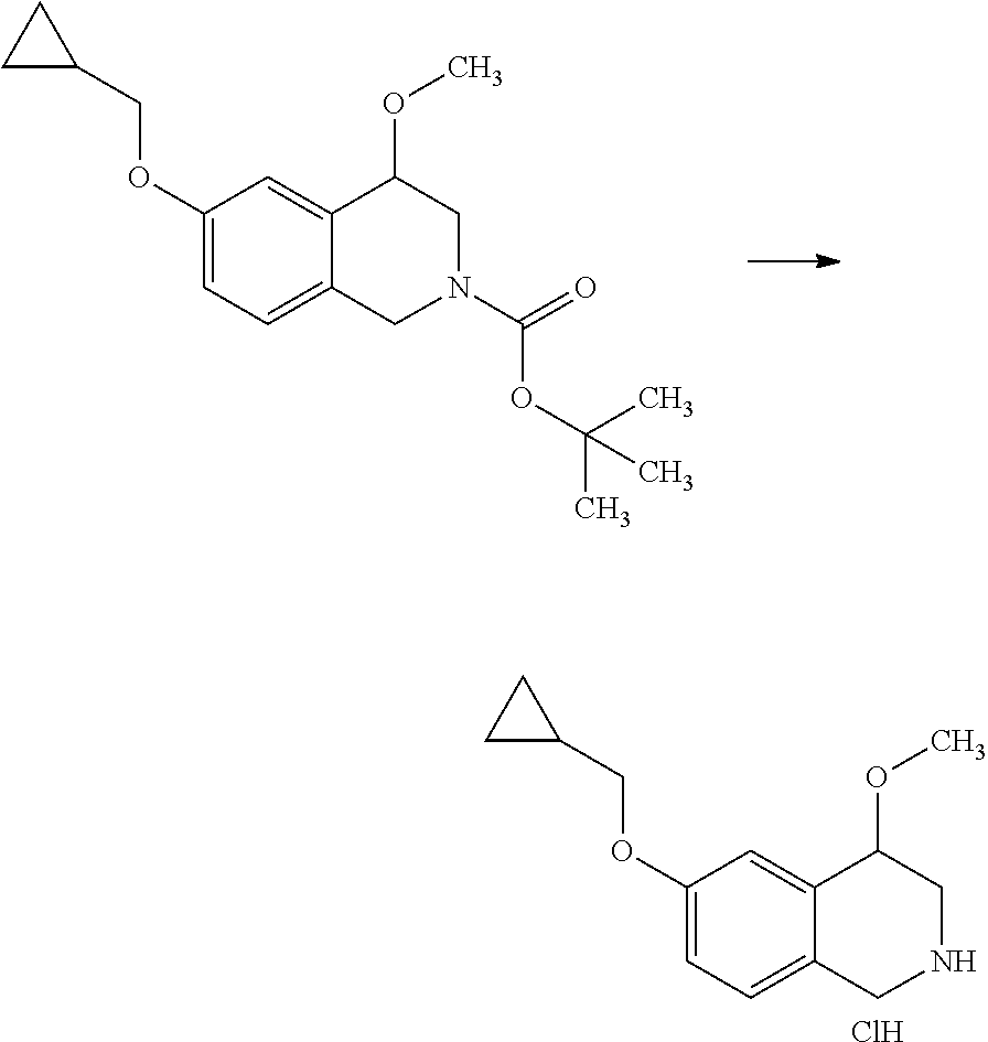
C1(COC2=CC=C3C(=C2)C(OC)CN(C(=O)OC(C)(C)C)C3)CC1.C1(COC2=CC=C3C(=C2)C(OC)CNC3)CC1.Cl
